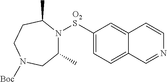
C1([O2S]N2C(C)CN([Boc])CCC2C)=CC=C2C(=C1)C=CN=C2
